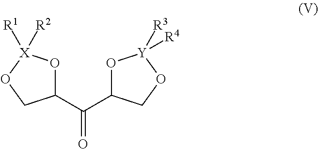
C1(C(C2O[Y]([R3])([R4])OC2)=O)O[X]([R1])([R2])OC1
